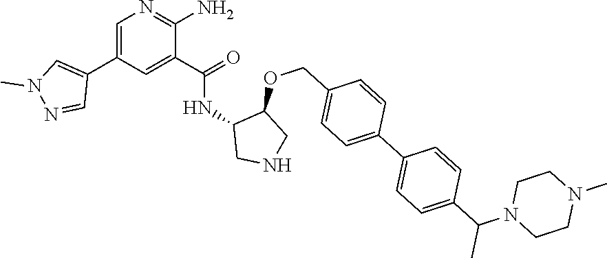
C1=C(C2=CN(C)N=C2)C=C(C(=O)NC2CNCC2OCC2=CC=C(C3=CC=C(C(N4CCN(C)CC4)C)C=C3)C=C2)C(N)=N1
